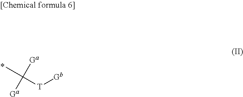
CC([T][Gb])([Ga])[Ga]
